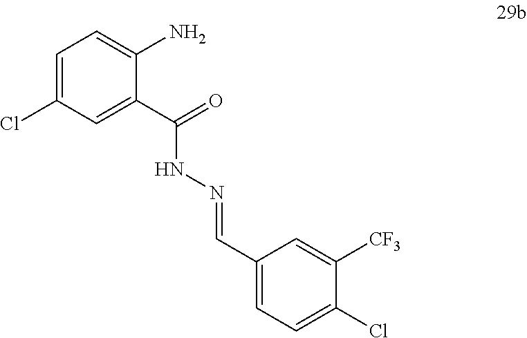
C1=C(Cl)C=C(C(=O)NN=CC2=CC=C(Cl)C([CF3])=C2)C(N)=C1
